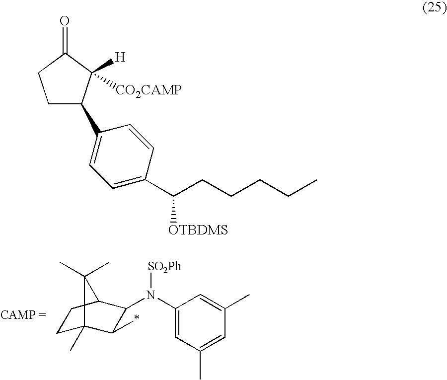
C1C2(C)C(*)C(N(C3=CC(C)=CC(C)=C3)[SO2Ph])C(C1)C2(C)C.C1C(C2=CC=C(C(CCCCC)[OTBDMS])C=C2)C([H])([CO2CAMP])C(=O)C1
